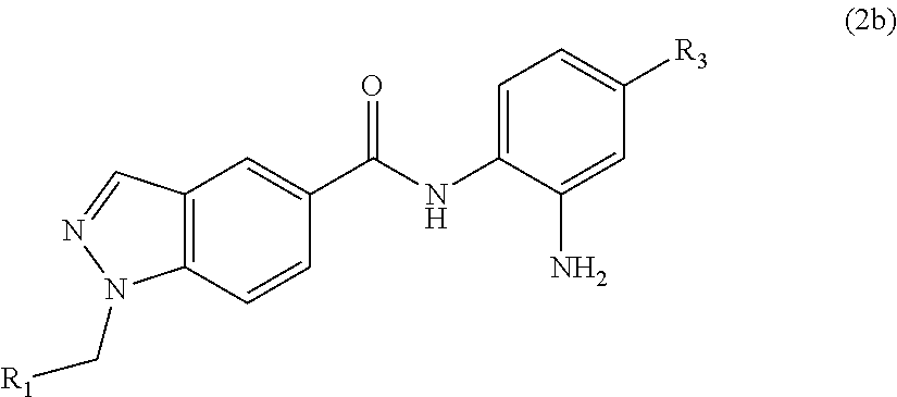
C1=C(N)C(NC(C2=CC3=C(C=C2)N(C[R1])N=C3)=O)=CC=C1[R3]
